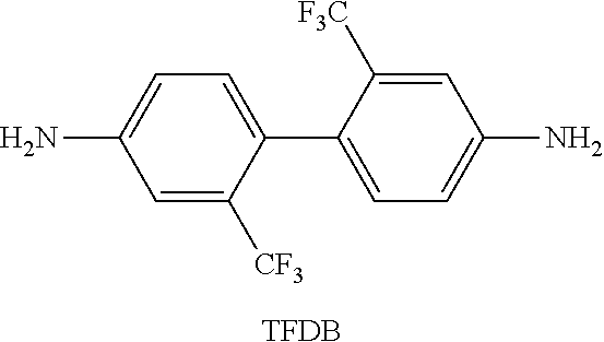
C1=C([CF3])C(C2=CC=C(N)C=C2[F3C])=CC=C1N.[TFDB]
